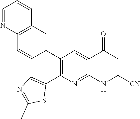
C12=C(C=C(C3=C(C4=CN=C(C)S4)N=C4C(=C3)C(=O)C=C([CN])N4)C=C1)C=CC=N2
